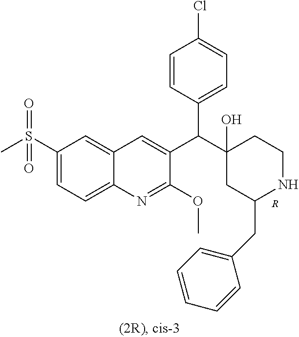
C1(S(C)(=O)=O)=CC=C2C(=C1)C=C(C(C1(O)CC(CC3=CC=CC=C3)NCC1)C1=CC=C(Cl)C=C1)C(OC)=N2.[R]
